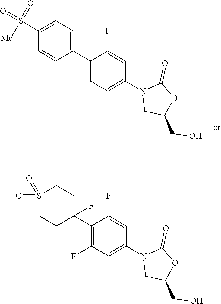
C1(S(=O)(=O)[Me])=CC=C(C2=CC=C(N3CC(CO)OC3=O)C=C2F)C=C1.S1(=O)(=O)CCC(C2=C(F)C=C(N3CC(C[OH])OC3=O)C=C2F)(F)CC1
